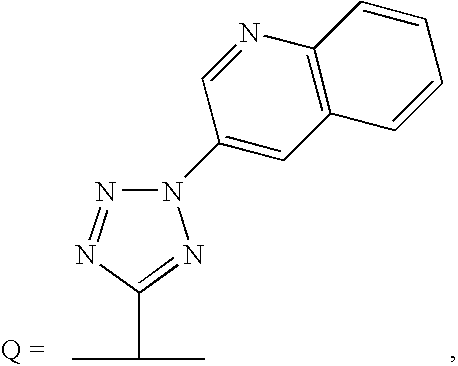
N1=NC(C(C)C)=NN1C1=CC2=C(N=C1)C=CC=C2
